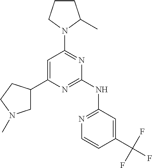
C1=C(C2CN(C)CC2)N=C(NC2=NC=CC(C(F)(F)F)=C2)N=C1N1CCCC1C
